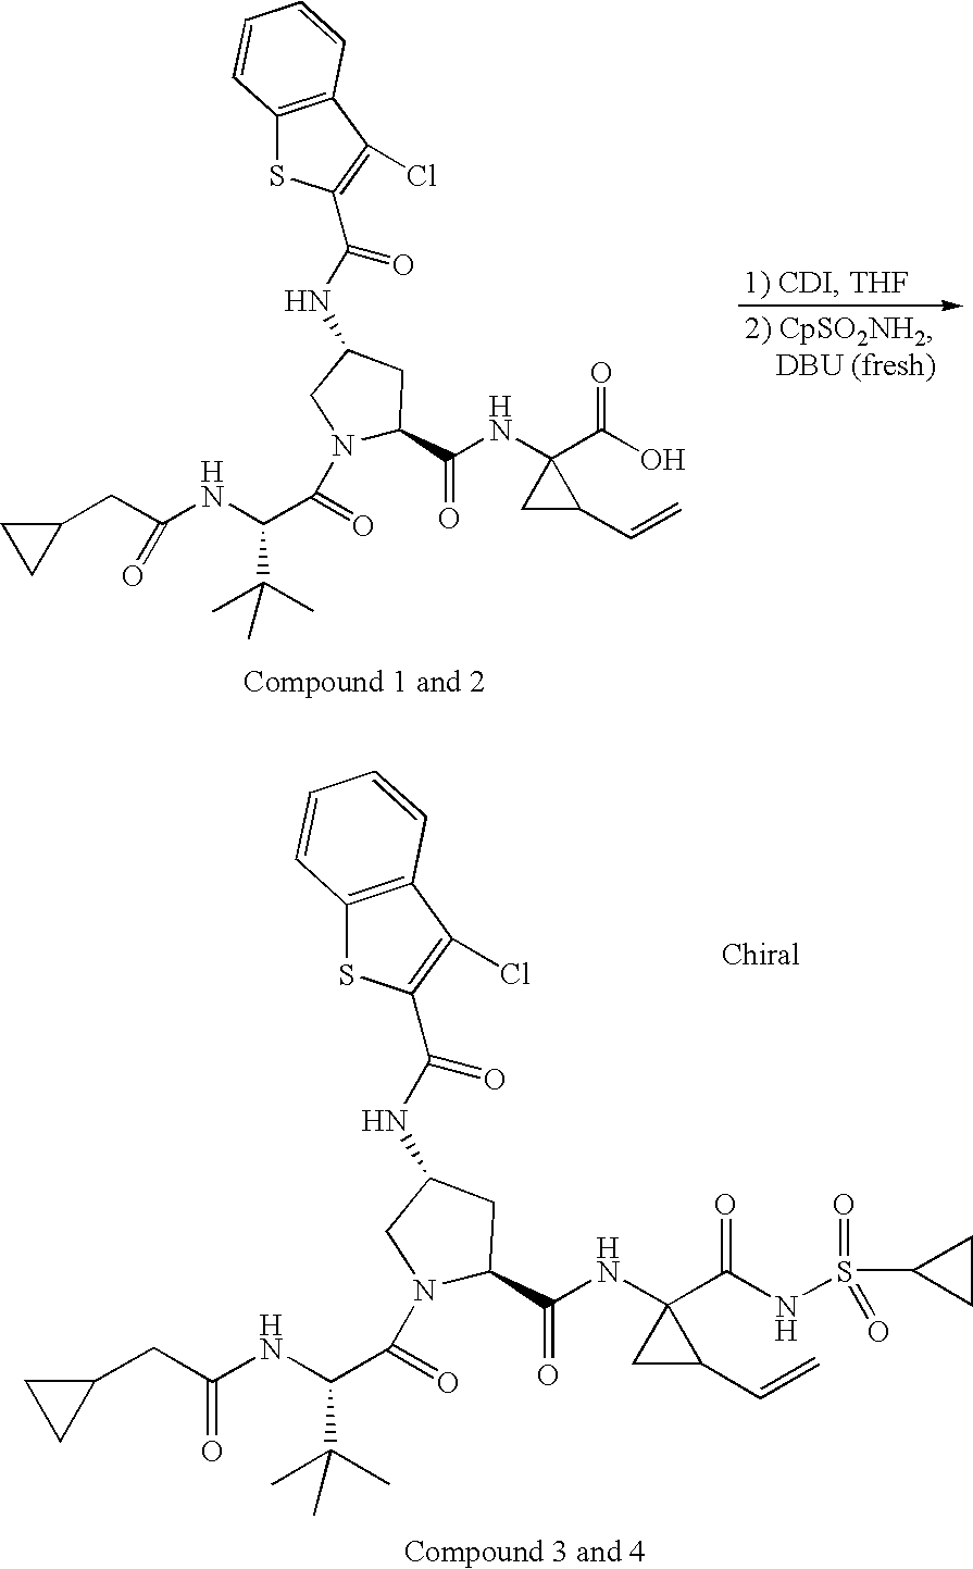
C1(CC(NC(C(=O)N2C(C(=O)NC3(C(O)=O)CC3C=C)CC(NC(C3=C(Cl)C4=C(C=CC=C4)S3)=O)C2)C(C)(C)C)=O)CC1.C1(CC(NC(C(=O)N2C(C(=O)NC3(C(NS(C4CC4)(=O)=O)=O)CC3C=C)CC(NC(C3=C(Cl)C4=C(C=CC=C4)S3)=O)C2)C(C)(C)C)=O)CC1
